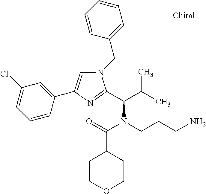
N1(CC2=CC=CC=C2)C=C(C2=CC(Cl)=CC=C2)N=C1C(C(C)C)N(C(=O)C1CCOCC1)CCCN
